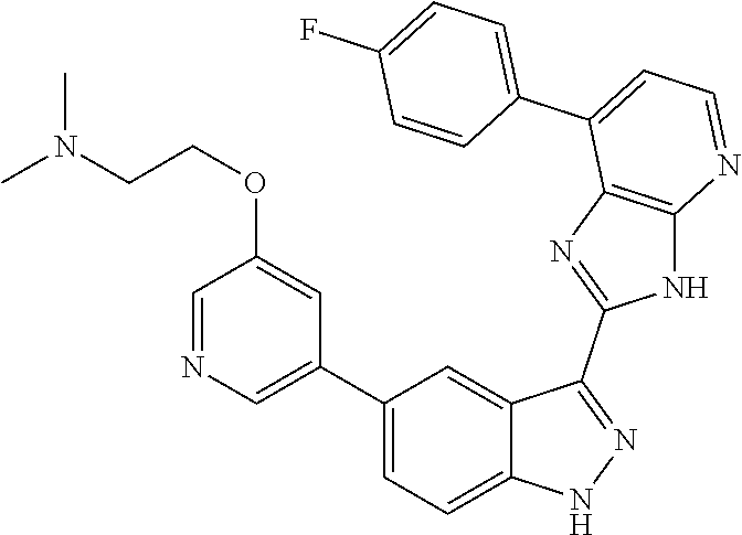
C1(C2=CC=C3C(=C2)C(C2=NC4=C(N2)N=CC=C4C2=CC=C(F)C=C2)=NN3)=CN=CC(OCCN(C)C)=C1
